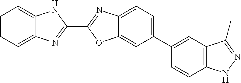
C12=CC=CC=C1N=C(C1=NC3=CC=C(C4=CC5=C(C=C4)NN=C5C)C=C3O1)N2
